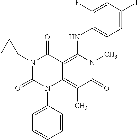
N1(C2CC2)C(=O)N(C2=CC=CC=C2)C2=C(C)C(=O)N(C)C(NC3=CC=C(I)C=C3F)=C2C1=O
